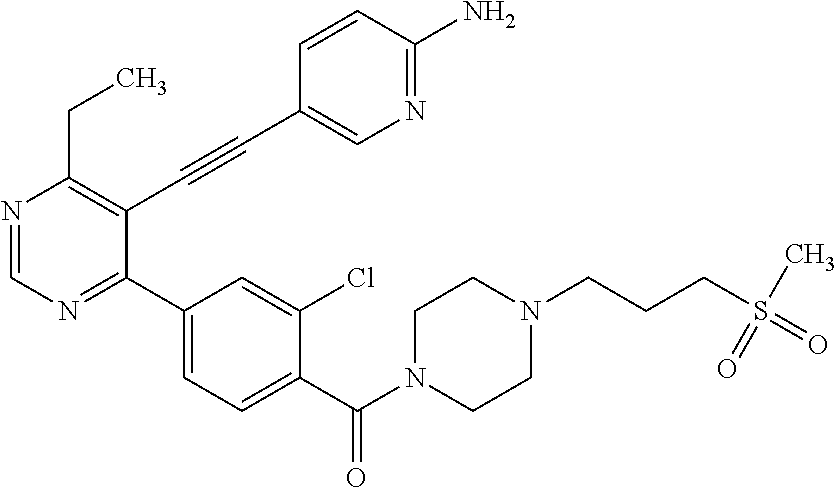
N1=CN=C(C2=CC=C(C(=O)N3CCN(CCCS(=O)(=O)C)CC3)C(Cl)=C2)C(C#CC2=CN=C(N)C=C2)=C1CC
